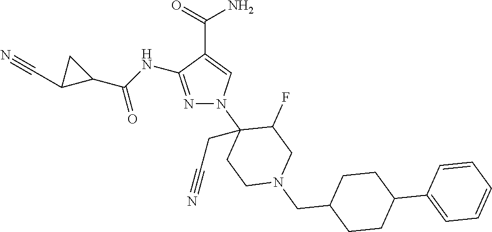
N1=C(NC(C2CC2C#N)=O)C(C(=O)N)=CN1C1(CC#N)CCN(CC2CCC(C3=CC=CC=C3)CC2)CC1F
